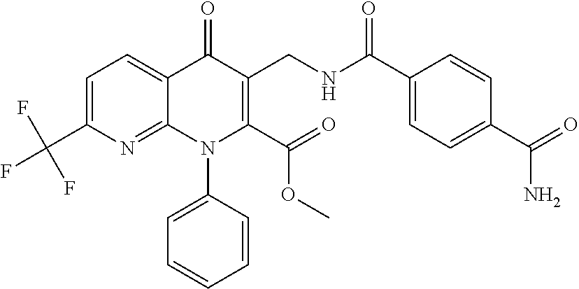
C1=C(C(F)(F)F)N=C2C(=C1)C(=O)C(CNC(C1=CC=C(C(=O)N)C=C1)=O)=C(C(=O)OC)N2C1=CC=CC=C1
